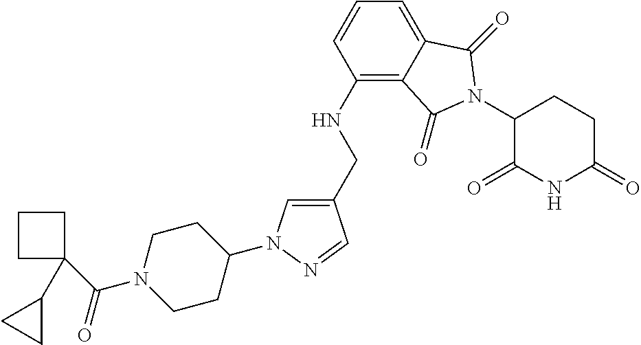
C1(CNC2=C3C(=CC=C2)C(=O)N(C2C(=O)NC(=O)CC2)C3=O)=CN(C2CCN(C(=O)C3(C4CC4)CCC3)CC2)N=C1
